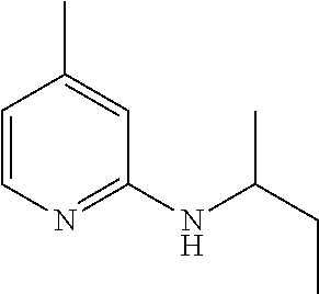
C1=CN=C(NC(CC)C)C=C1C
